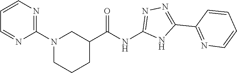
C(NC1=NN=C(C2=NC=CC=C2)N1)(=O)C1CN(C2=NC=CC=N2)CCC1
